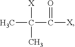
CC(C([X])=O)([X])C
